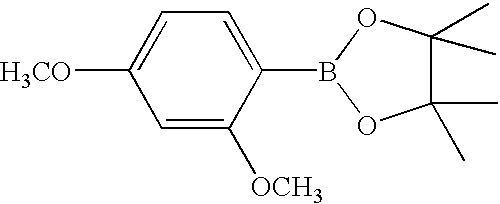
C1=C([H3CO])C=C([OCH3])C(B2OC(C)(C)C(C)(C)O2)=C1
